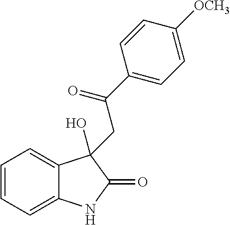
C1=CC=C2C(=C1)C(O)(CC(C1=CC=C([OCH3])C=C1)=O)C(=O)N2
